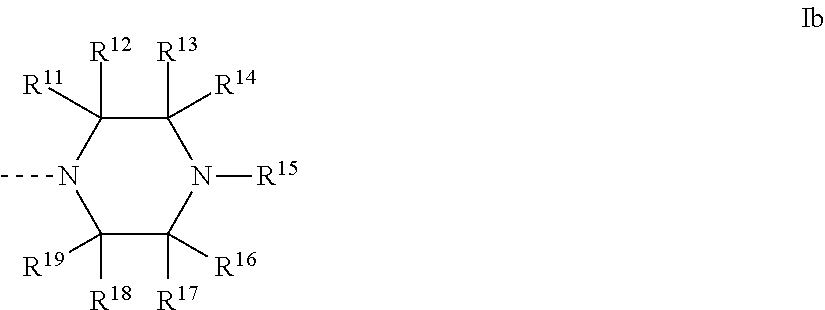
C1([R18])([R19])C([R17])([R16])N([R15])C([R13])([R14])C([R12])([R11])N1C
